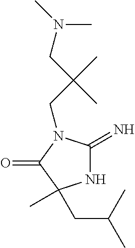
N1C(=N)N(CC(C)(CN(C)C)C)C(=O)C1(CC(C)C)C
